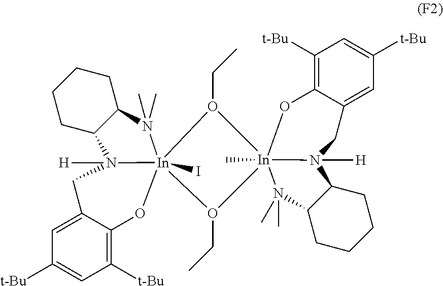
C1([t-Bu])=CC([t-Bu])=C2C(=C1)CN1([H])C3C(CCCC3)N(C)(C)[In]13(I)(O2)O(CC)[In]12(C)(O3CC)OC3=C([t-Bu])C=C([t-Bu])C=C3CN1([H])C1C(CCCC1)N2(C)C
